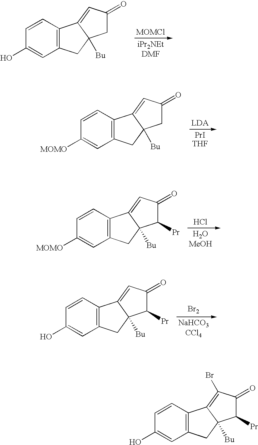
[MOMCl].C1=CC2=C(C=C1O)CC1([Bu])C2=CC(=O)C1.[iPr2NEtDMF].[LDA].C1=CC2=C(C=C1[MOMO])CC1([Bu])C2=CC(=O)C1.[PrITHF].Cl.C1=CC2=C(C=C1[MOMO])CC1([Bu])C2=CC(=O)C1[Pr].[H2OMeOH].[Br2].C1=CC2=C(C=C1O)CC1([Bu])C2=CC(=O)C1[Pr].[NaHCO3CCl4].C1=CC2=C(C=C1O)CC1([Bu])C2=C(Br)C(=O)C1[Pr]
